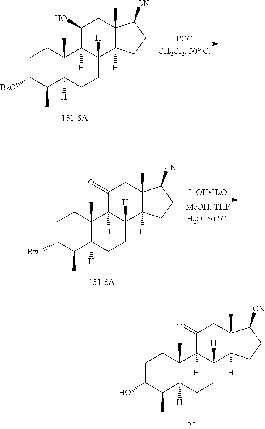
C1C(O)C(C)C2([H])C(C)(C1)C1([H])C([H])(CC2)C2([H])C(C)(CC1=O)C([CN])CC2.[PCC].C1C([BzO])C(C)C2([H])C(C)(C1)C1([H])C([H])(CC2)C2([H])C(C)(CC1O)C([CN])CC2.[LiOHH2O].C1C([BzO])C(C)C2([H])C(C)(C1)C1([H])C([H])(CC2)C2([H])C(C)(CC1=O)C([CN])CC2
